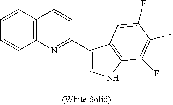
C1=CC2=C(C=C1)N=C(C1=CNC3=C1C=C(F)C(F)=C3F)C=C2
